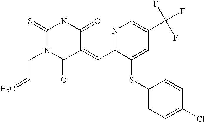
C1(=S)N(CC=C)C(=O)C(=CC2=NC=C(C(F)(F)F)C=C2SC2=CC=C(Cl)C=C2)C(=O)N1
